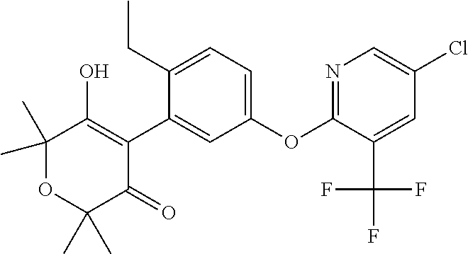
C1(C2=CC(OC3=NC=C(Cl)C=C3C(F)(F)F)=CC=C2CC)=C(O)C(C)(C)OC(C)(C)C1=O
